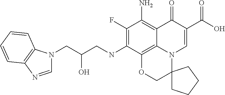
C1(F)=C(NCC(CN2C=NC3=C2C=CC=C3)O)C2=C3C(=C1N)C(=O)C(C(O)=O)=CN3C1(CO2)CCCC1
